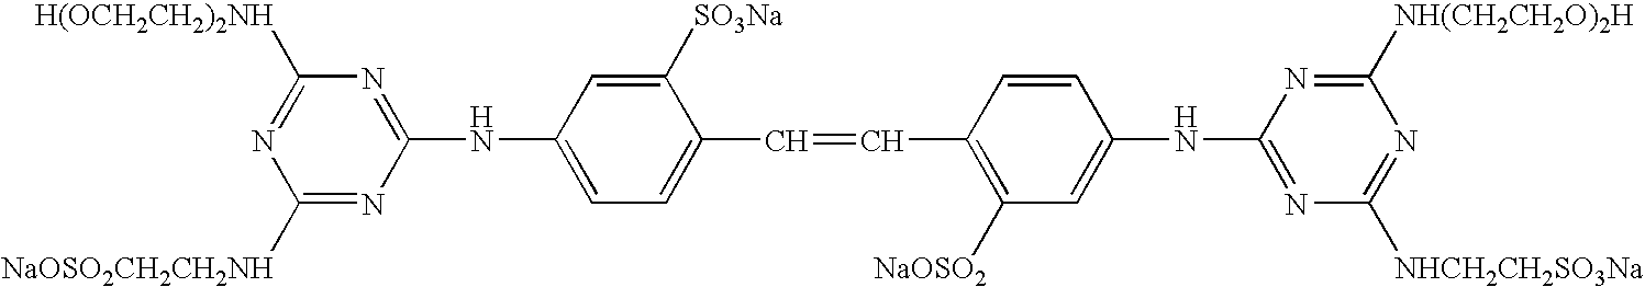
C1([H(OCH2CH2)2NH])=NC([NaOSO2CH2CH2NH])=NC(NC2=CC=C(C=CC3=C([NaOSO2])C=C(NC4=NC([NHCH2CH2SO3Na])=NC([NH(CH2CH2O)2H])=N4)C=C3)C([SO3Na])=C2)=N1
